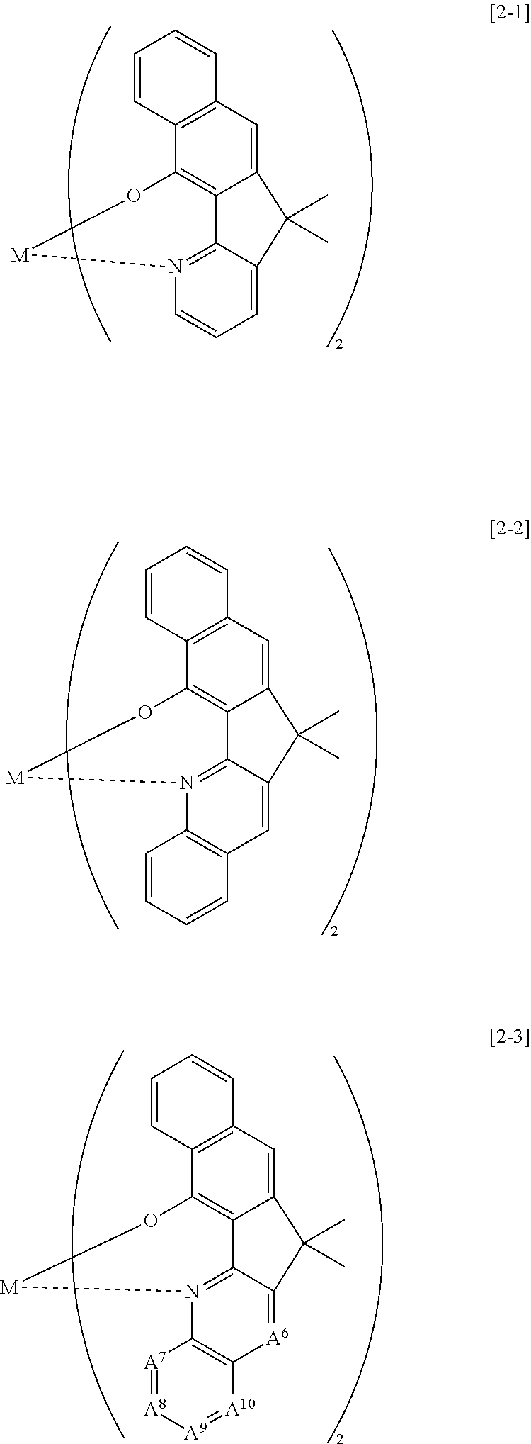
C12=CC3=C(C4=C1C1=N(C=CC=C1C2(C)C)[M]O4)C=CC=C3.C12=CC3=C(C4=C1C1=N(C5=C(C=C1C2(C)C)C=CC=C5)[M]O4)C=CC=C3.C12=CC3=C(C4=C1C1=N(C5=C([A6]=C1C2(C)C)[A10]=[A9][A8]=[A7]5)[M]O4)C=CC=C3
